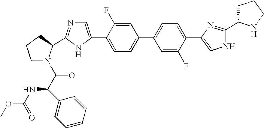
C1=C(C2=CC=C(C3=CC=C(C4=CNC(C5CCCN5)=N4)C(F)=C3)C=C2F)NC(C2N(C(C(C3=CC=CC=C3)NC(OC)=O)=O)CCC2)=N1
